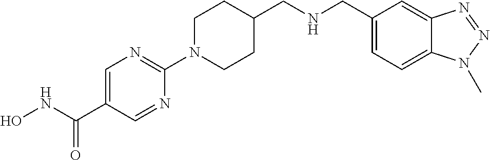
C1=C(C(NO)=O)C=NC(N2CCC(CNCC3=CC=C4C(=C3)N=NN4C)CC2)=N1
